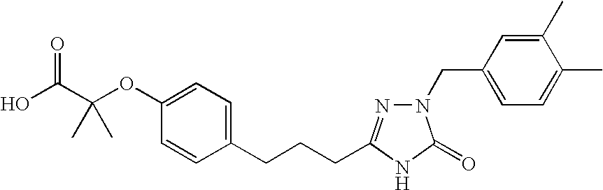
OC(C(OC1=CC=C(CCCC2=NN(CC3=CC=C(C)C(C)=C3)C(=O)N2)C=C1)(C)C)=O
